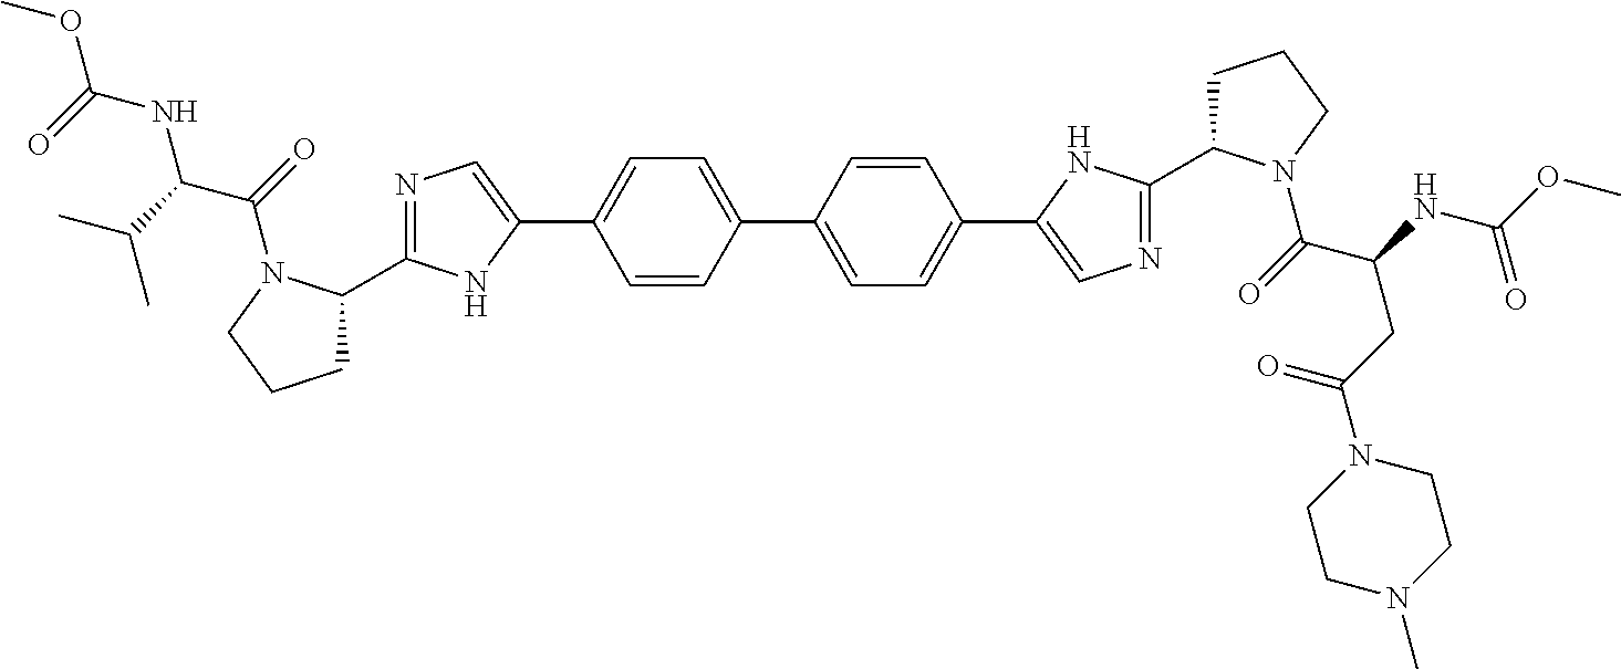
C1=CC(C2=CC=C(C3=CN=C(C4CCCN4C(C(CC(=O)N4CCN(C)CC4)NC(OC)=O)=O)N3)C=C2)=CC=C1C1=CN=C(C2CCCN2C(=O)C(C(C)C)NC(=O)OC)N1
